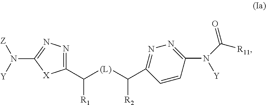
C1(C([R1])[(L)]C([R2])C2=NN=C(N([Y])C([R11])=O)C=C2)=NN=C(N([Y])[Z])[X]1
